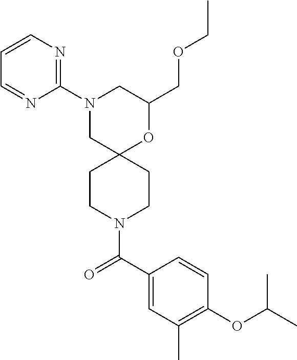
C1(COCC)OC2(CN(C3=NC=CC=N3)C1)CCN(C(C1=CC(C)=C(OC(C)C)C=C1)=O)CC2
